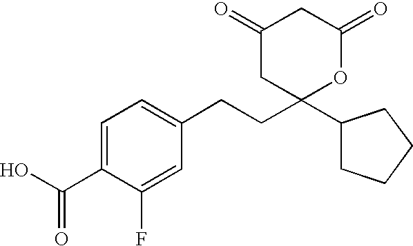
C1(=O)CC(=O)OC(CCC2=CC=C(C(O)=O)C(F)=C2)(C2CCCC2)C1
